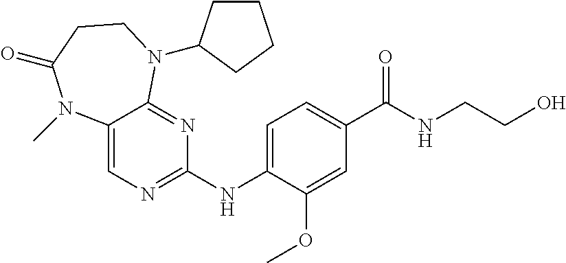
C1(NC2=CC=C(C(NCCO)=O)C=C2OC)=NC=C2C(=N1)N(C1CCCC1)CCC(=O)N2C
